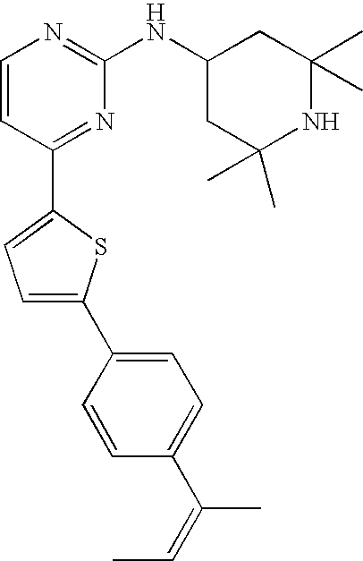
C1=CC(C2=CC=C(C3=CC=C(C(C)=CC)C=C3)S2)=NC(NC2CC(C)(C)NC(C)(C)C2)=N1
